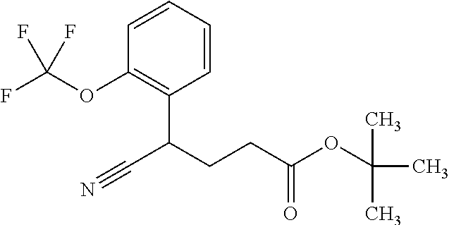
C1=CC=CC(C(CCC(OC(C)(C)C)=O)C#N)=C1OC(F)(F)F
